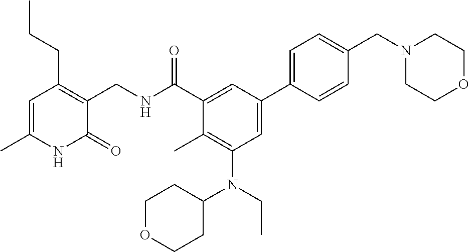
C1(C2=CC(N(CC)C3CCOCC3)=C(C)C(C(NCC3=C(CCC)C=C(C)NC3=O)=O)=C2)=CC=C(CN2CCOCC2)C=C1
